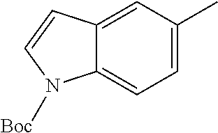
C1=C(C)C=C2C(=C1)N([Boc])C=C2
